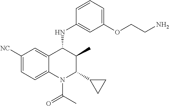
C1([NC])=CC=C2C(=C1)C(NC1=CC(OCCN)=CC=C1)C(C)C(C1CC1)N2C(C)=O
